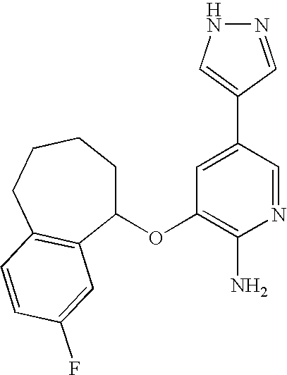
C1(OC2=C(N)N=CC(C3=CNN=C3)=C2)CCCCC2=C1C=C(F)C=C2
